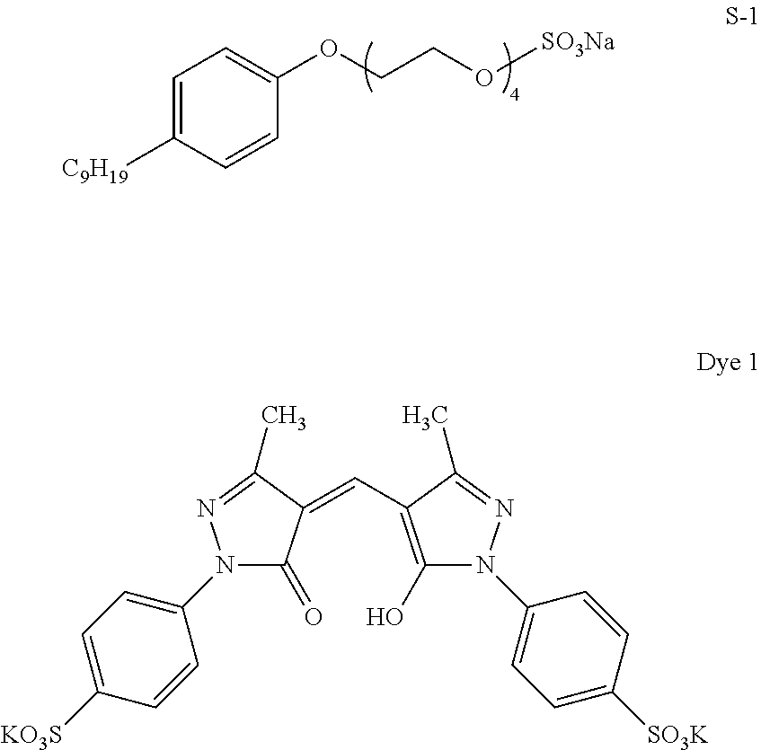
C1=C([C9H19])C=CC(OCCO[SO3Na])=C1.N1(C2=CC=C([KO3S])C=C2)C(=O)C(=CC2=C(O)N(C3=CC=C([SO3K])C=C3)N=C2C)C(C)=N1
